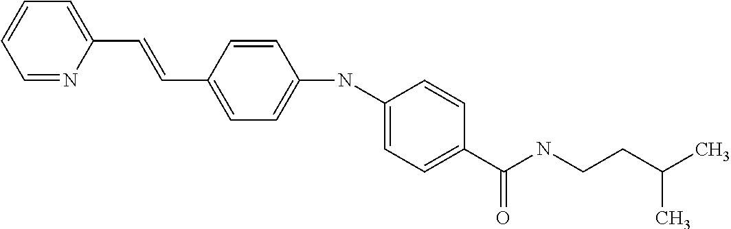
C1=CC=NC(C=CC2=CC=C(NC3=CC=C(C(NCCC(C)C)=O)C=C3)C=C2)=C1
